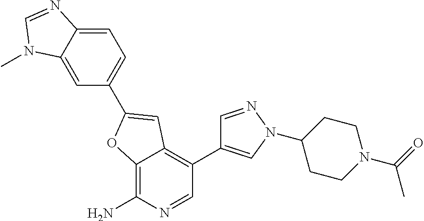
C12=C(N)N=CC(C3=CN(C4CCN(C(C)=O)CC4)N=C3)=C1C=C(C1=CC=C3C(=C1)N(C)C=N3)O2
